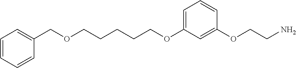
C(OC1=CC=CC(OCCN)=C1)CCCCOCC1=CC=CC=C1
